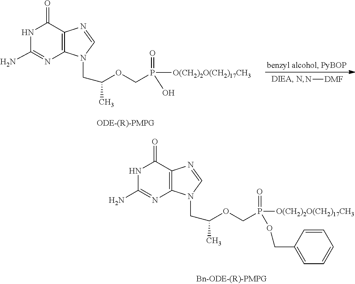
C12=C(C(=O)NC(N)=N1)N=CN2CC(OCP(=O)([O(CH2)2O(CH2)17CH3])O)C.N[DMF].C12=C(C(=O)NC(N)=N1)N=CN2CC(OCP(=O)([O(CH2)2O(CH2)17CH3])OCC1=CC=CC=C1)C
